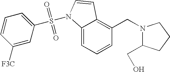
C1=CC=C2C(=C1CN1C(CO)CCC1)C=CN2S(C1=CC=CC([F3C])=C1)(=O)=O
